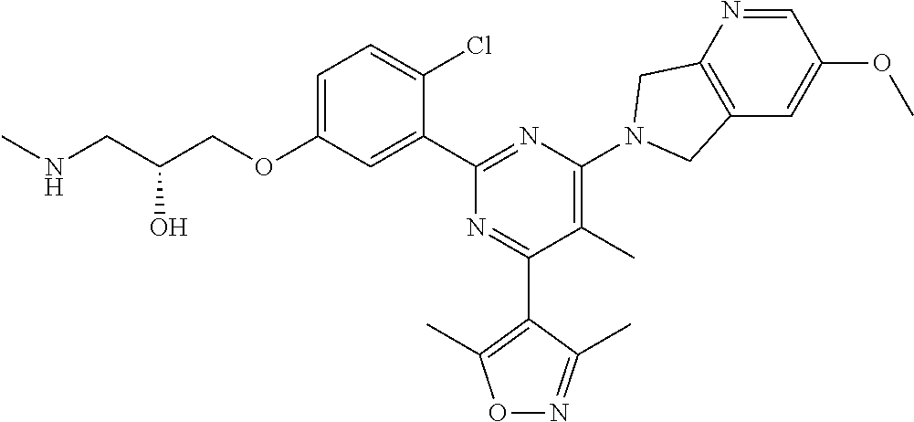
C1=C(OCC(CNC)O)C=C(C2=NC(N3CC4=C(C=C(OC)C=N4)C3)=C(C)C(C3=C(C)ON=C3C)=N2)C(Cl)=C1
